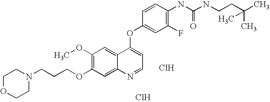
C1=CC(OC2=CC=NC3=CC(OCCCN4CCOCC4)=C(OC)C=C23)=CC(F)=C1NC(NCCC(C)(C)C)=O.Cl.Cl
